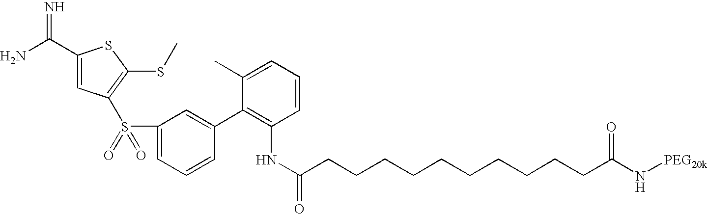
NC(C1=CC(S(C2=CC=CC(C3=C(NC(CCCCCCCCCCC(N[PEG20k])=O)=O)C=CC=C3C)=C2)(=O)=O)=C(SC)S1)=N
